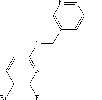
C1(NCC2=CN=CC(F)=C2)=NC(F)=C(Br)C=C1
